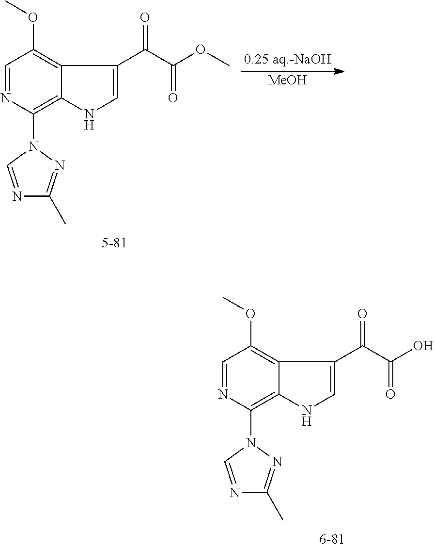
C1=NC(N2C=NC(C)=N2)=C2C(=C1OC)C(C(C(O)=O)=O)=CN2.C1=NC(N2C=NC(C)=N2)=C2C(=C1OC)C(C(C(OC)=O)=O)=CN2.[MeOH]
